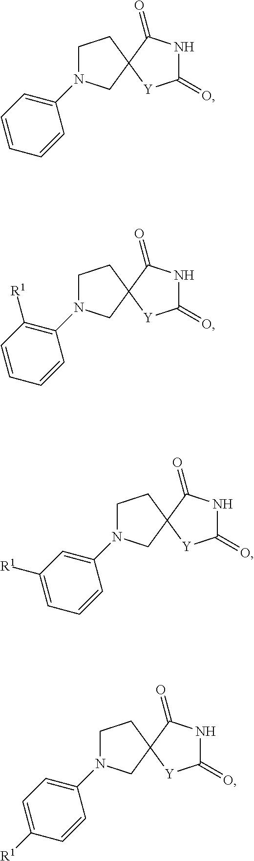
C1(=O)NC(=O)C2([Y]1)CCN(C1=CC=CC=C1)C2.C1(=O)NC(=O)C2([Y]1)CCN(C1=CC([R1])=CC=C1)C2.C1(=O)NC(=O)C2([Y]1)CCN(C1=CC=C([R1])C=C1)C2.C1(=O)NC(=O)C2([Y]1)CCN(C1=C([R1])C=CC=C1)C2
